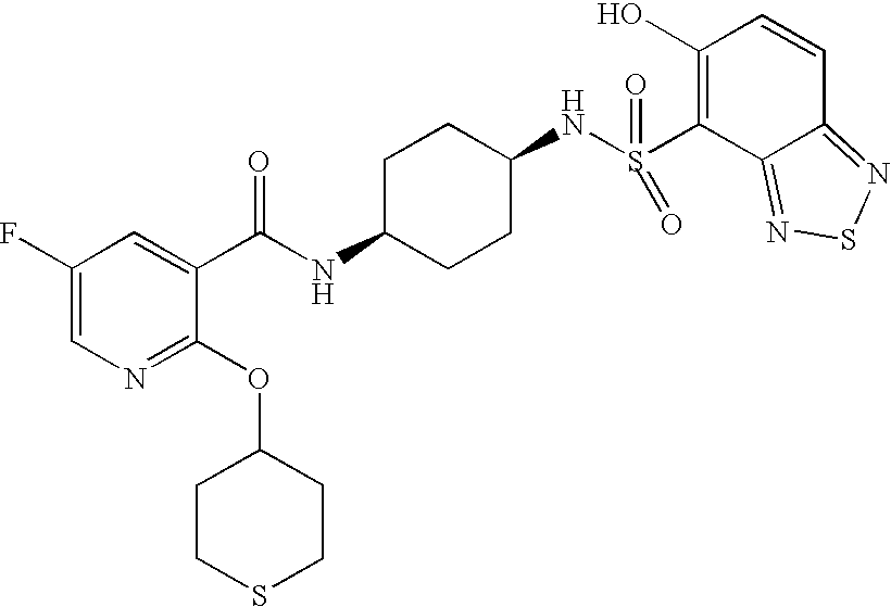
C1CC(NC(=O)C2=CC(F)=CN=C2OC2CCSCC2)CCC1NS(=O)(C1=C(O)C=CC2=NSN=C12)=O
